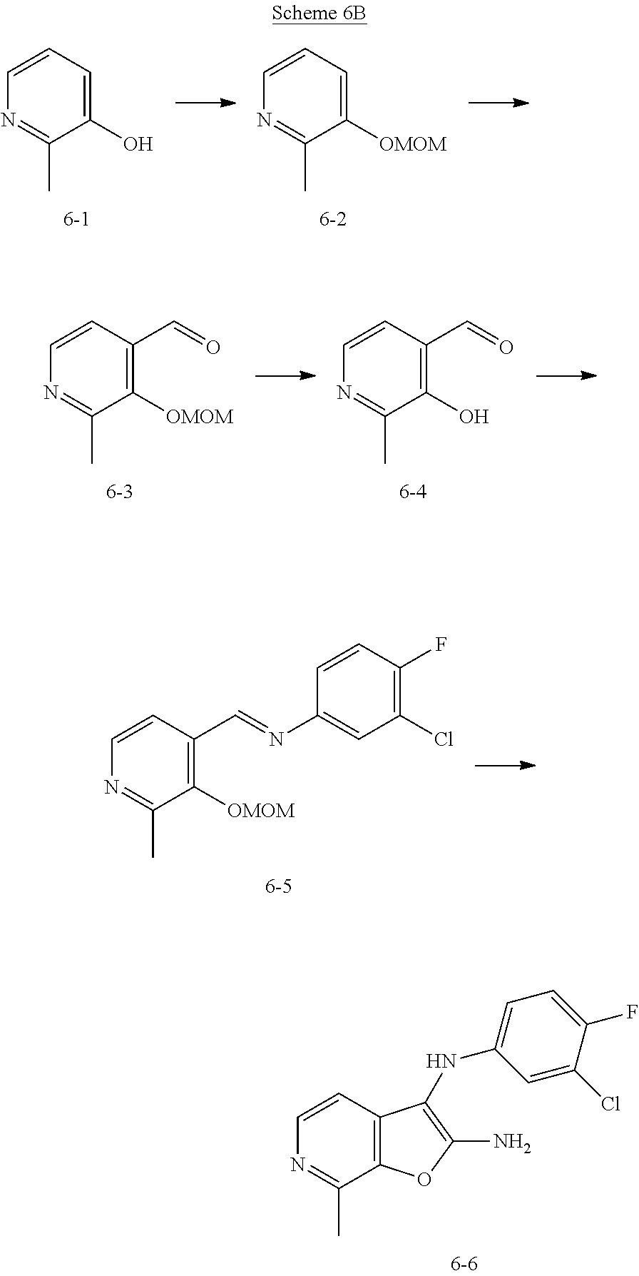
C12=C(C=CN=C1C)C(NC1=CC=C(F)C(Cl)=C1)=C(N)O2.C1(O)=CC=CN=C1C.C1([OMOM])=CC=CN=C1C.C1([OMOM])=C(C=O)C=CN=C1C.C1(O)=C(C=O)C=CN=C1C.C1([OMOM])=C(C=NC2=CC(Cl)=C(F)C=C2)C=CN=C1C
